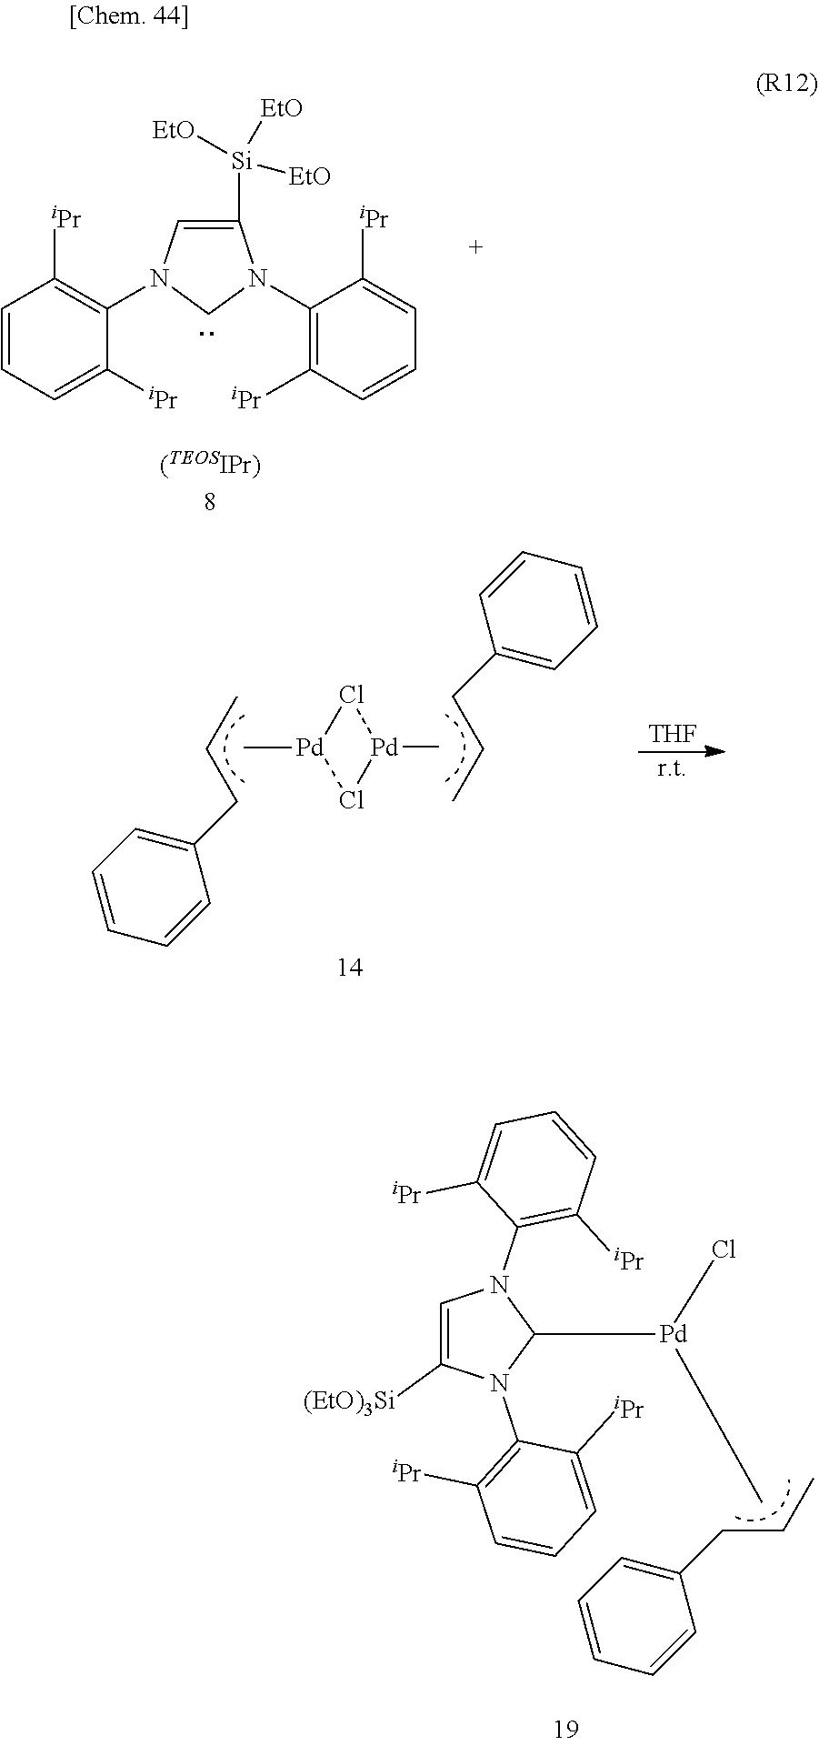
Cl1[Pd](C)Cl[Pd]1C.C(CC)C1=CC=CC=C1.C(CC)C1=CC=CC=C1.[r.t].[THF].C1=C([(EtO)3Si])N(C2=C([iPr])C=CC=C2[iPr])C([Pd](Cl)C)N1C1=C([iPr])C=CC=C1[iPr].C(CC)C1=CC=CC=C1.C1([Si]([EtO])([EtO])[EtO])=CN(C2=C([iPr])C=CC=C2[iPr])CN1C1=C([iPr])C=CC=C1[iPr]
